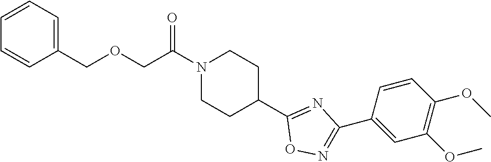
N1(C(COCC2=CC=CC=C2)=O)CCC(C2=NC(C3=CC(OC)=C(OC)C=C3)=NO2)CC1
